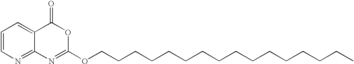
C1=CN=C2C(=C1)C(=O)OC(OCCCCCCCCCCCCCCCC)=N2
